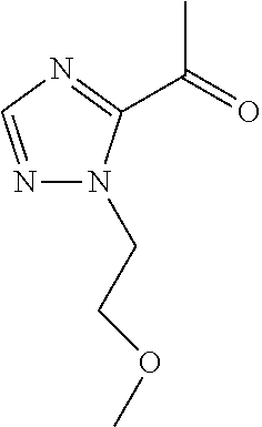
N1=CN=C(C(C)=O)N1CCOC
